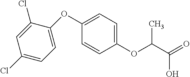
C1(OC(C(=O)O)C)=CC=C(OC2=CC=C(Cl)C=C2Cl)C=C1
